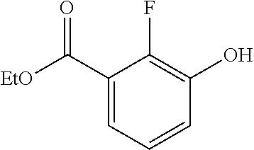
C1(C([EtO])=O)=CC=CC(O)=C1F
